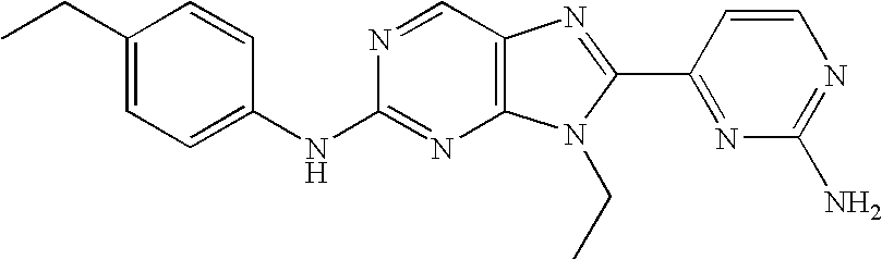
C1(CC)=CC=C(NC2=NC3=C(C=N2)N=C(C2=NC(N)=NC=C2)N3CC)C=C1
